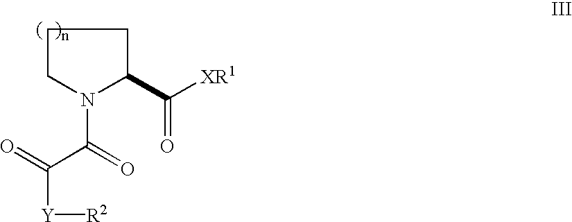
C1CN(C(=O)C([Y][R2])=O)C(C([XR1])=O)C1
